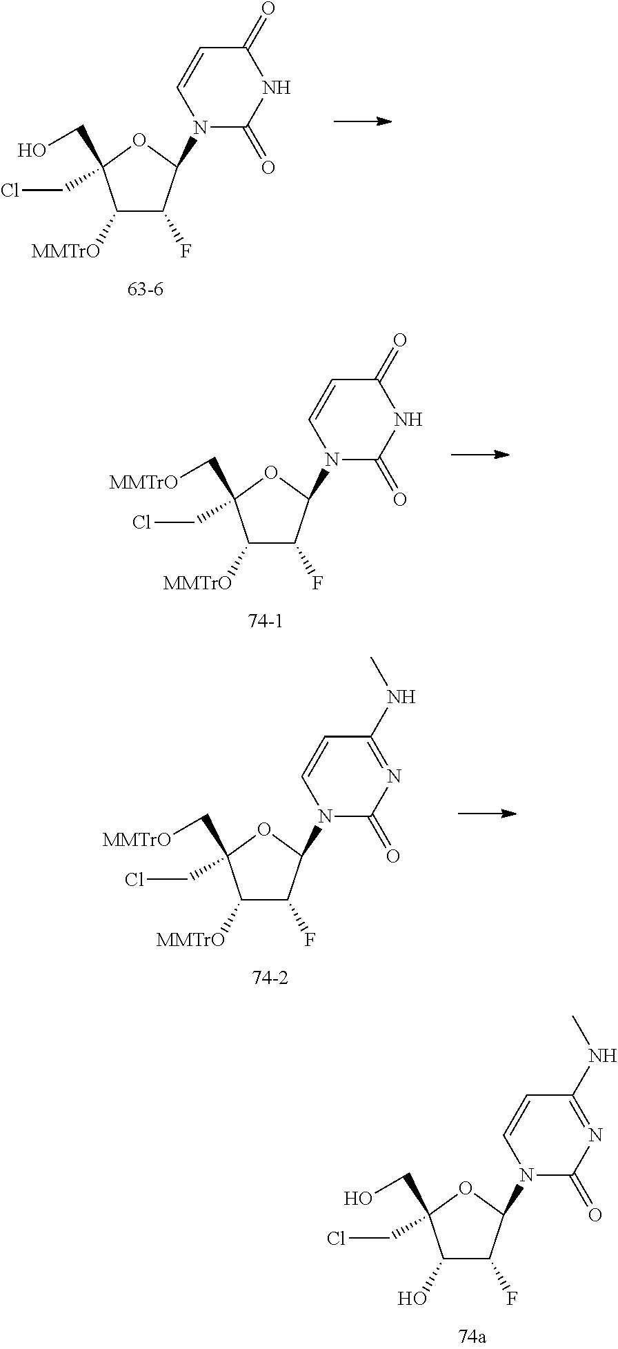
C1([MMTrO])C(F)C(N2C(=O)NC(=O)C=C2)OC1(CO)CCl.C1([MMTrO])C(F)C(N2C(=O)N=C(NC)C=C2)OC1(C[MMTrO])CCl.C1([MMTrO])C(F)C(N2C(=O)NC(=O)C=C2)OC1(C[MMTrO])CCl.C1(O)C(F)C(N2C(=O)N=C(NC)C=C2)OC1(CO)CCl
